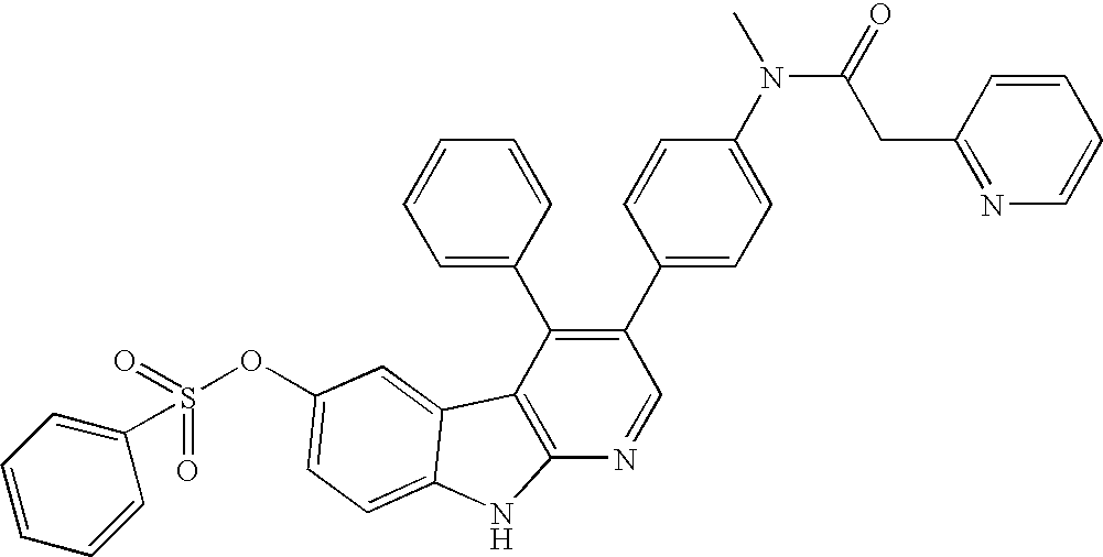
O(C1=CC=C2C(=C1)C1=C(N=CC(C3=CC=C(N(C(=O)CC4=NC=CC=C4)C)C=C3)=C1C1=CC=CC=C1)N2)S(=O)(C1=CC=CC=C1)=O
